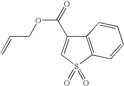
C=CCOC(=O)C1=CS(=O)(=O)C2=C1C=CC=C2
